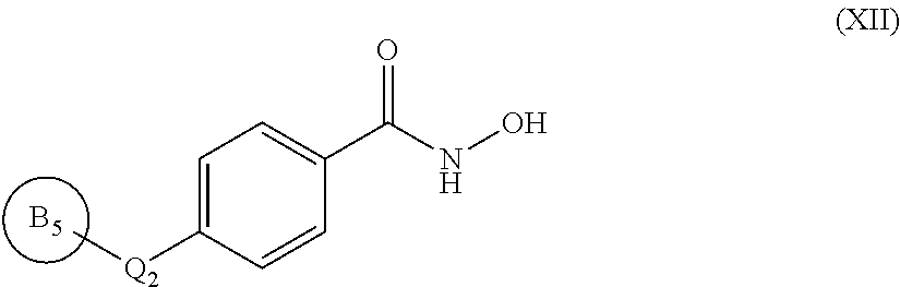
[B5].[Q2](C)C1=CC=C(C(NO)=O)C=C1
